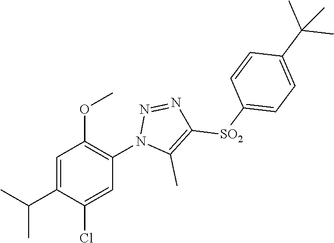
C1=C(C(C)C)C(Cl)=CC(N2C(C)=C([SO2]C3=CC=C(C(C)(C)C)C=C3)N=N2)=C1OC
